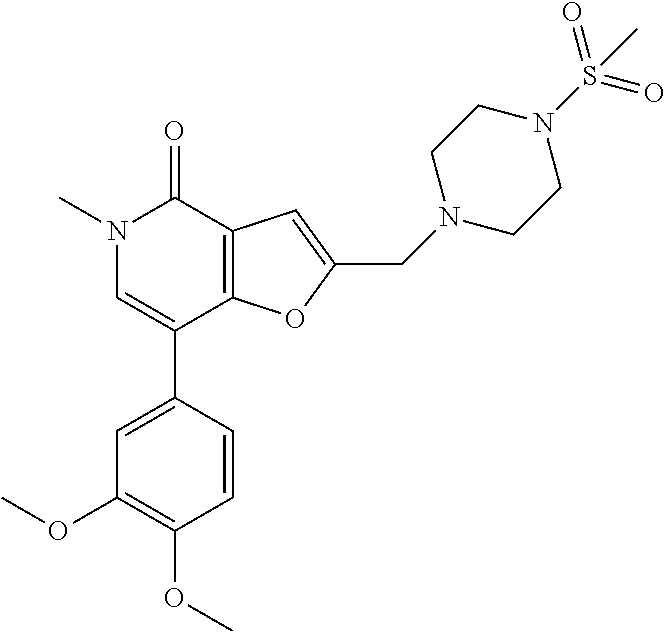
N1(C)C=C(C2=CC(OC)=C(OC)C=C2)C2=C(C1=O)C=C(CN1CCN(S(=O)(=O)C)CC1)O2
